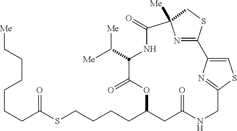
S(CCCCC1CC(=O)NCC2=NC(=CS2)C2=NC([Me])(C(=O)NC(C([Me])[Me])C(=O)O1)CS2)C(CCCCCC[Me])=O
